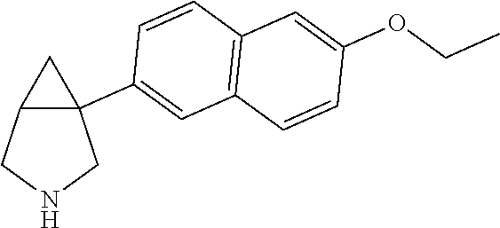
C12(C3=CC4=C(C=C3)C=C(OCC)C=C4)C(CNC1)C2
